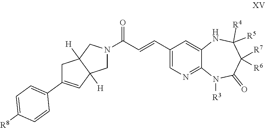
C1=C([R8])C=CC(C2=CC3([H])C([H])(C2)CN(C(C=CC2=CN=C4C(=C2)NC([R5])([R4])C([R6])([R7])C(=O)N4[R3])=O)C3)=C1
